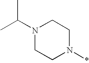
N1(*)CCN(C(C)C)CC1
